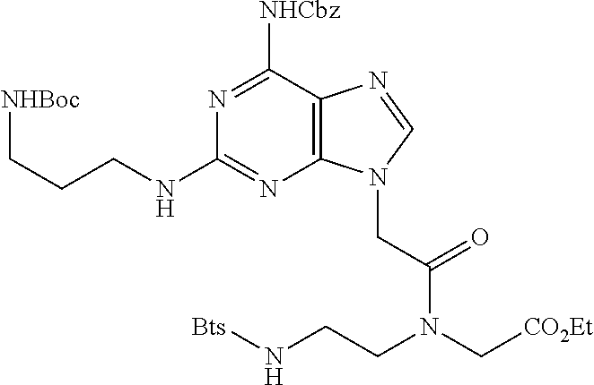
C(CNC1=NC2=C(C([NHCbz])=N1)N=CN2CC(N(C[CO2Et])CCN[Bts])=O)C[NHBoc]
